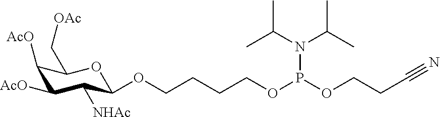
O(CCCCOP(OCCC#N)N(C(C)C)C(C)C)C1C([NHAc])C([AcO])C([AcO])C(C[OAc])O1
